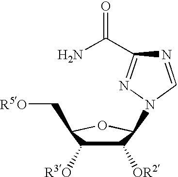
C1([OR2])C([R3O])C(C[R5O])OC1N1N=C(C(N)=O)N=C1
